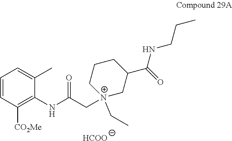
C1=CC([CO2Me])=C(NC(C[N+]2(CC)CCCC(C(=O)NCCC)C2)=O)C(C)=C1.[HCOO]
